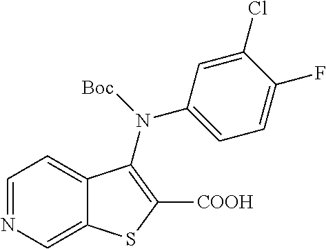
N1=CC=C2C(=C1)SC([COOH])=C2N(C1=CC=C(F)C(Cl)=C1)[Boc]
